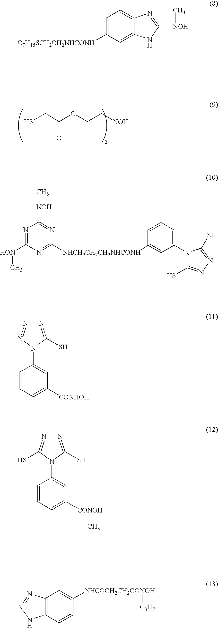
SCC(OCC[NOH])=O.C1=C([C7H15SCH2CH2NHCONH])C=C2C(=C1)N=C([NOH]C)N2.N1=C([HON]C)N=C([NHCH2CH2CH2NHCONH]C2=CC(N3C(S)=NN=C3S)=CC=C2)N=C1[NOH]C.N1=C(S)N(C2=CC([CONHOH])=CC=C2)N=N1.N1=C(S)N(C2=CC([CONOH]C)=CC=C2)C(S)=N1.C12=C(C=CC([NHCOCH2CH2CONOH][C3H7])=C1)NN=N2
